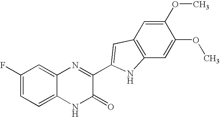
C1=C2C(=CC(F)=C1)N=C(C1=CC3=C(C=C(OC)C(OC)=C3)N1)C(=O)N2
